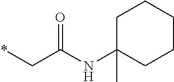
*CC(NC1(C)CCCCC1)=O
